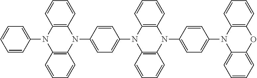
C1=CC(N2C3=C(N(C4=CC=C(N5C6=C(N(C7=CC=C(N8C9=CC=CC=C9OC9=C8C=CC=C9)C=C7)C7=C5C=CC=C7)C=CC=C6)C=C4)C4=C2C=CC=C4)C=CC=C3)=CC=C1
